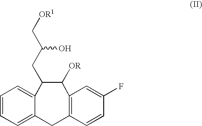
C1=CC=C2C(=C1)C(CC(C[OR1])O)C([OR])C1=C(C2)C=CC(F)=C1
